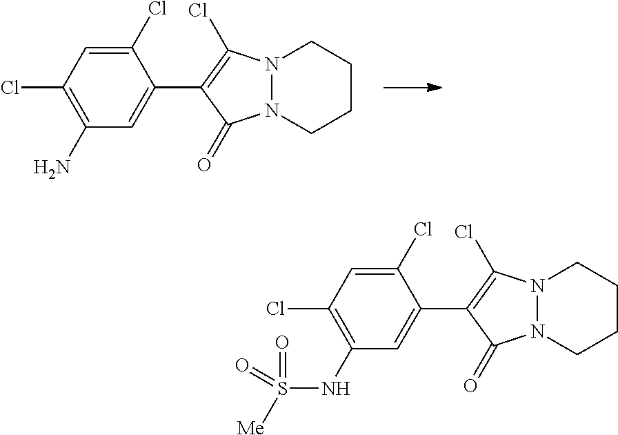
C1(N)=C(Cl)C=C(Cl)C(C2=C(Cl)N3N(C2=O)CCCC3)=C1.C1(NS(=O)(=O)[Me])=C(Cl)C=C(Cl)C(C2=C(Cl)N3N(C2=O)CCCC3)=C1
